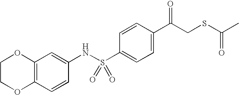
C1=CC2=C(C=C1NS(C1=CC=C(C(CSC(C)=O)=O)C=C1)(=O)=O)OCCO2
